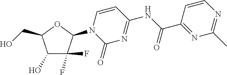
C1(O)C(F)(F)C(N2C(=O)N=C(NC(C3=NC(C)=NC=C3)=O)C=C2)OC1CO
